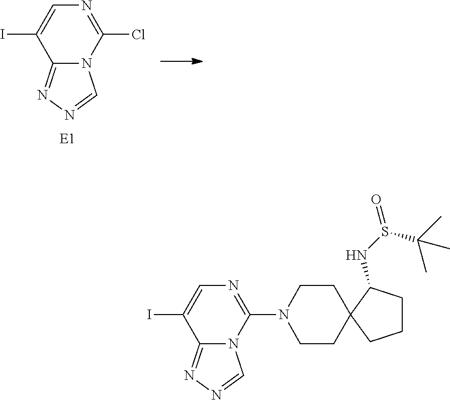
C1=C(I)C2=NN=CN2C(Cl)=N1.C1=C(I)C2=NN=CN2C(N2CCC3(CC2)CCCC3NS(=O)C(C)(C)C)=N1
